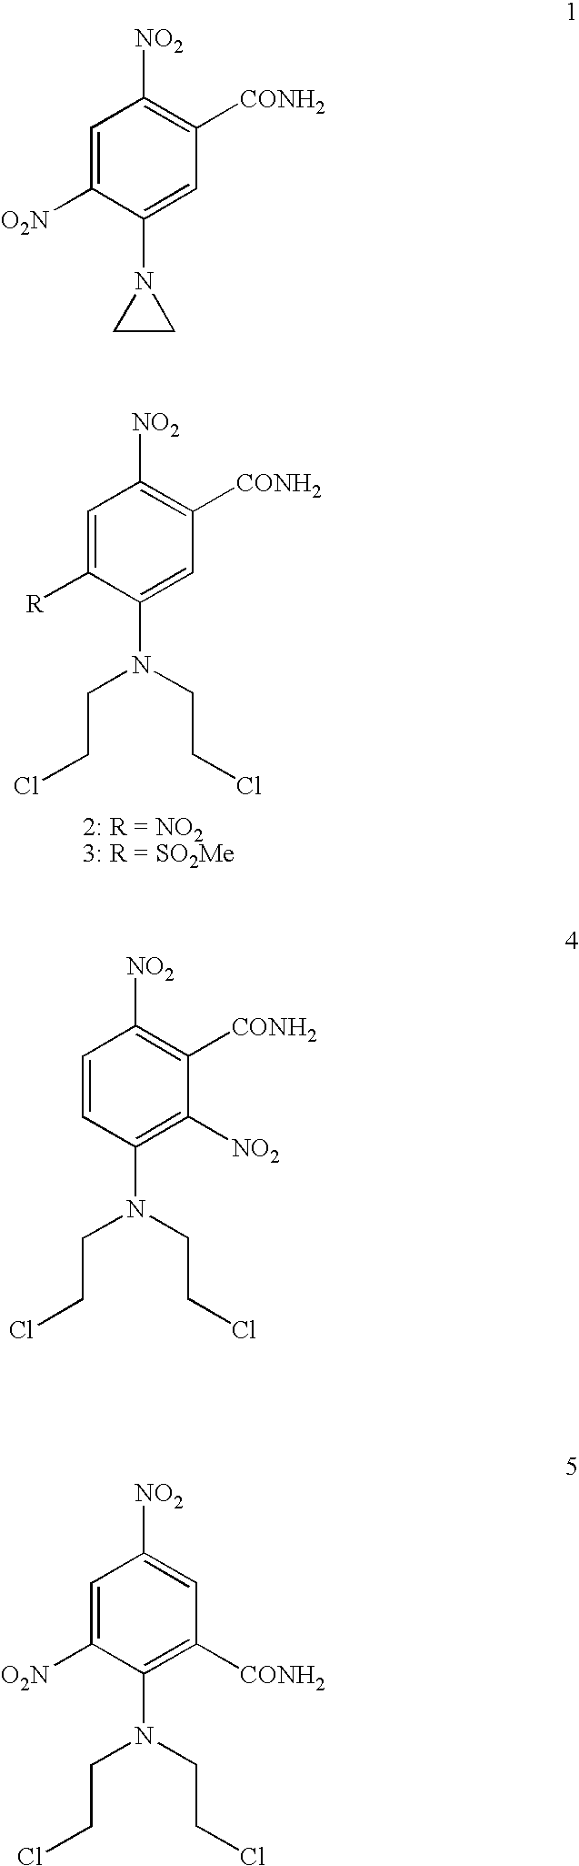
C1=C([R])C(N(CCCl)CCCl)=CC([CONH2])=C1[NO2].C1=C([O2N])C(N2CC2)=CC([CONH2])=C1[NO2].C1=CC(N(CCCl)CCCl)=C([NO2])C([CONH2])=C1[NO2].C1=C([O2N])C(N(CCCl)CCCl)=C([CONH2])C=C1[NO2]
